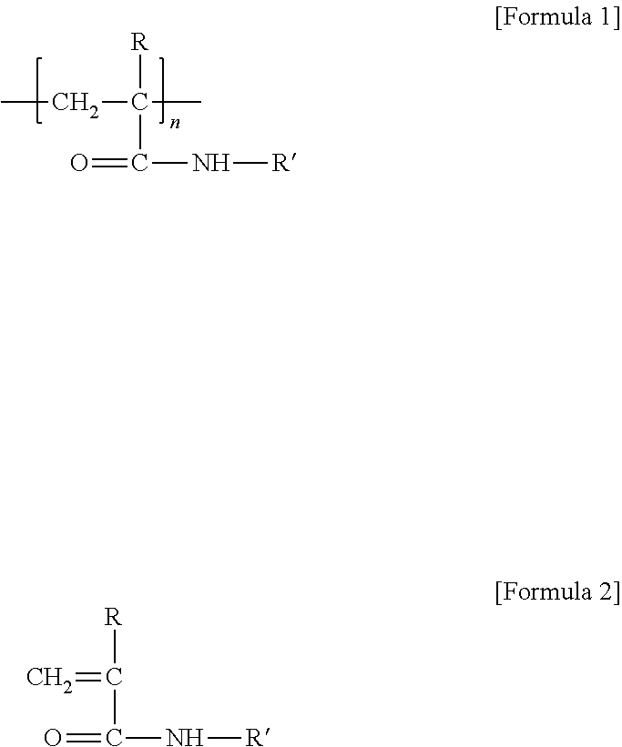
CCC([R])(C(=O)N[R])C.C=C([R])C(=O)N[R]
